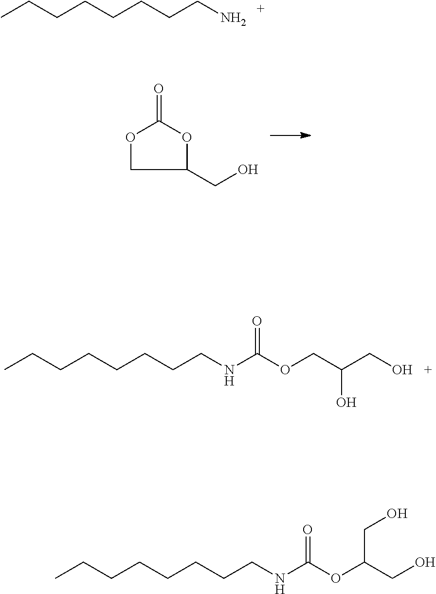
O=C1OC(CO)CO1.C(N)CCCCCCC.C(NC(OCC(CO)O)=O)CCCCCCC.C(NC(OC(CO)CO)=O)CCCCCCC
